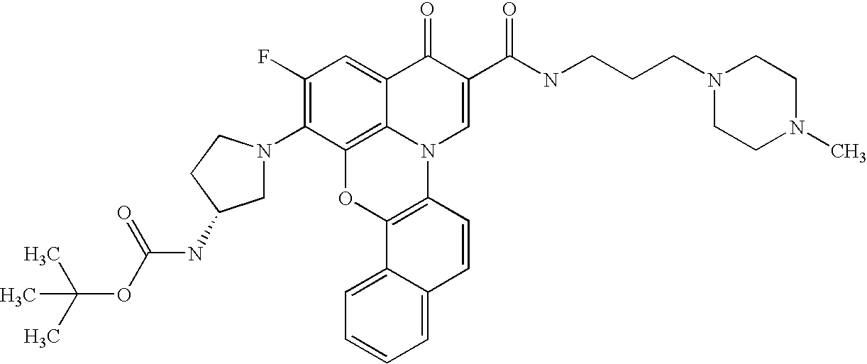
C1(F)=C(N2CC(NC(=O)OC(C)(C)C)CC2)C2=C3C(=C1)C(=O)C(C(NCCCN1CCN(C)CC1)=O)=CN3C1=C(O2)C2=CC=CC=C2C=C1
